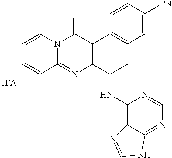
C1=C(C)N2C(=NC(C(C)NC3=C4C(=NC=N3)NC=N4)=C(C3=CC=C([CN])C=C3)C2=O)C=C1
